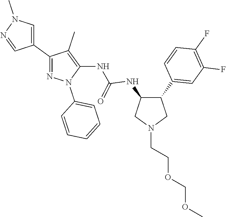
C1(C2=CN(C)N=C2)=NN(C2=CC=CC=C2)C(NC(NC2C(C3=CC(F)=C(F)C=C3)CN(CCOCOC)C2)=O)=C1C
